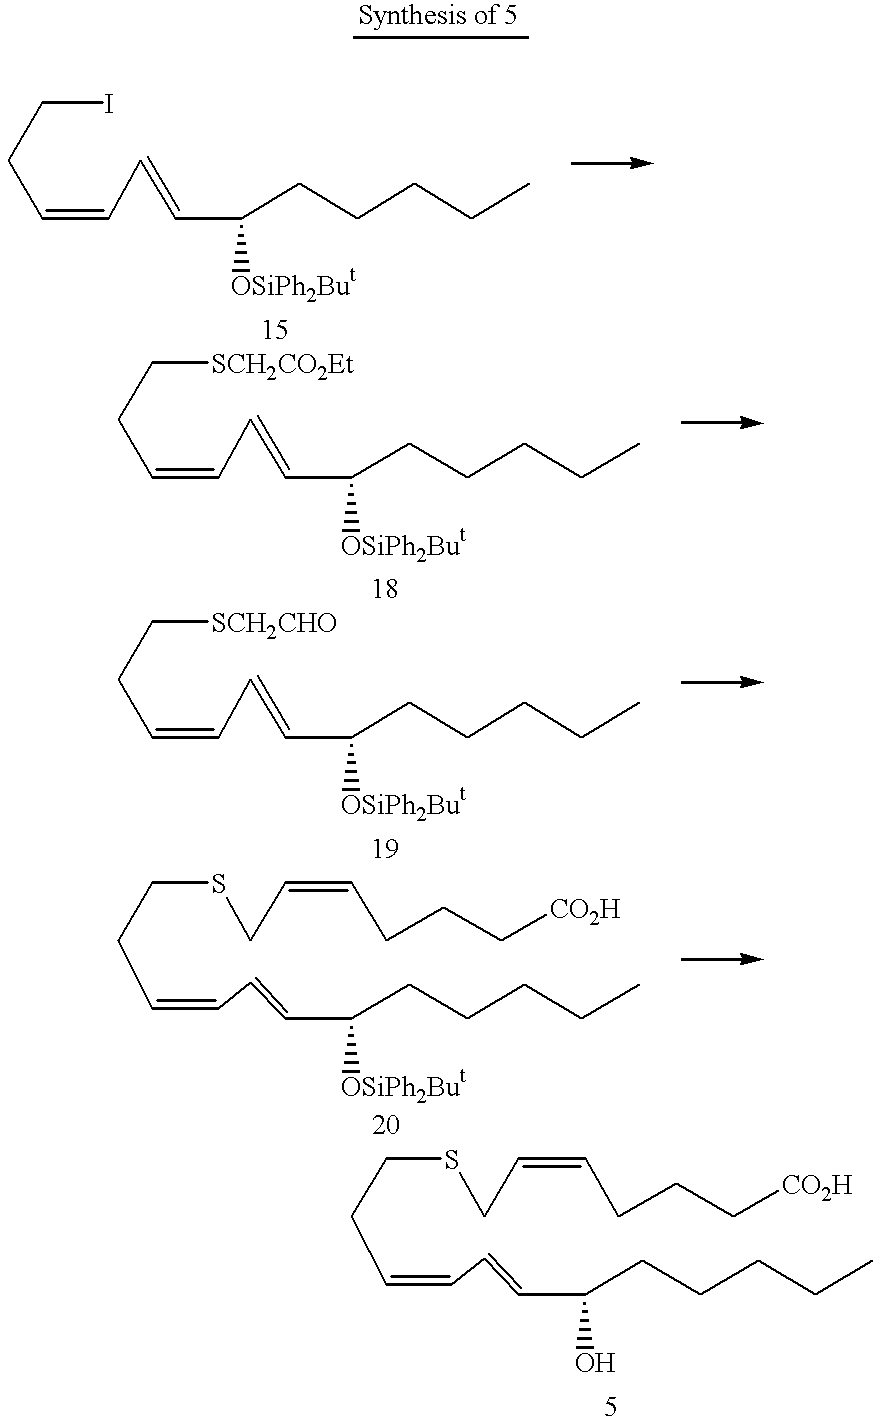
C(CC=CC=CC(CCCCC)[OSiPh2But])I.C(CC=CC=CC(CCCCC)[OSiPh2But])[SCH2CO2Et].C(CC=CC=CC(CCCCC)[OSiPh2But])[SCH2CHO].C(CC=CC=CC(CCCCC)[OSiPh2But])SCC=CCCC[CO2H].C(CC=CC=CC(CCCCC)O)SCC=CCCC[CO2H]
